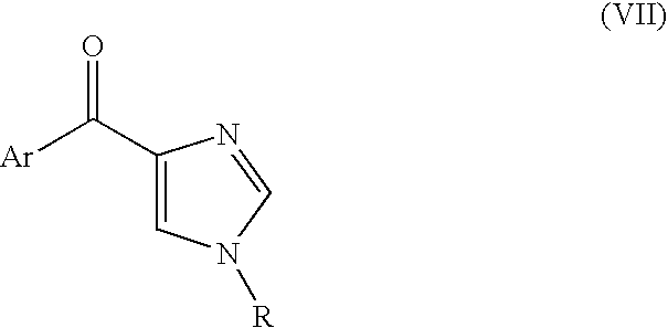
C1(C([Ar])=O)=CN([R])C=N1
